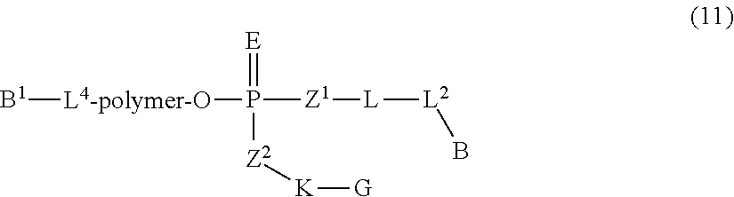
P([Z1][L][L2]B)(=[E])([Z2][K][G])[L4-polymer-O][B1]
